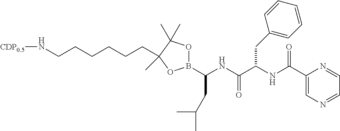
N(CCCCCCC1(C)C(C)(C)OB(C(CC(C)C)NC(=O)C(CC2=CC=CC=C2)NC(=O)C2=CN=CC=N2)O1)[CDP0.5]
